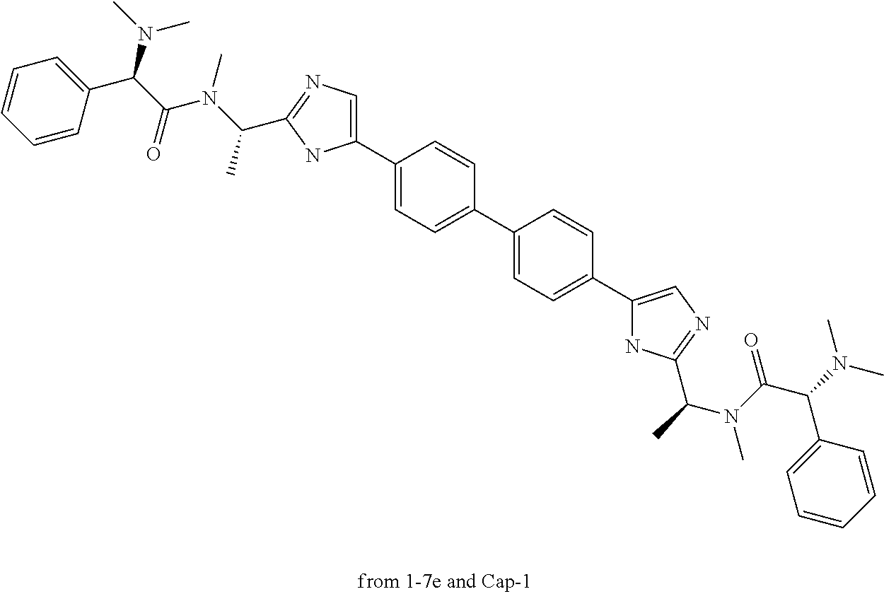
C1=CC(C(N(C)C)C(N(C)C(C)C2=NC=C(C3=CC=C(C4=CC=C(C5=CN=C(C(N(C)C(C(C6=CC=CC=C6)N(C)C)=O)C)N5)C=C4)C=C3)N2)=O)=CC=C1
